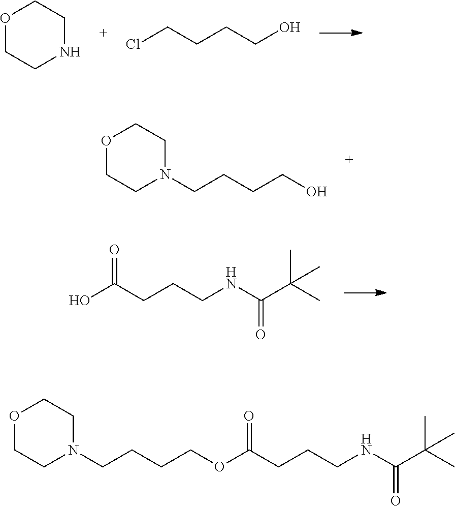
O1CCNCC1.ClCCCCO.O1CCN(CCCCO)CC1.OC(CCCNC(C(C)(C)C)=O)=O.N1(CCCCOC(CCCNC(C(C)(C)C)=O)=O)CCOCC1
